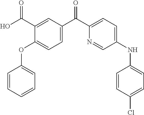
C1=CC(OC2=CC=C(C(C3=CC=C(NC4=CC=C(Cl)C=C4)C=N3)=O)C=C2C(O)=O)=CC=C1
